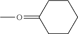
C1CCCCC1=OC
